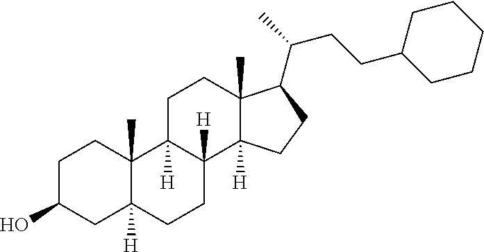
C1C(O)CC2([H])C(C)(C1)C1([H])C([H])(CC2)C2([H])C(C)(CC1)C(C(CCC1CCCCC1)C)CC2
